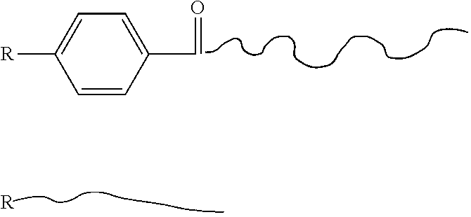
C1(C=O)=CC=C([R])C=C1.[R]
